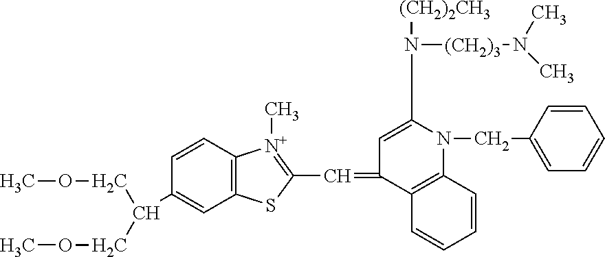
C1(C(COC)COC)=CC2=C(C=C1)[N+](C)=C(C=C1C=C(N([(CH2)2CH3])[(CH2)3]N(C)C)N(CC3=CC=CC=C3)C3=C1C=CC=C3)S2
